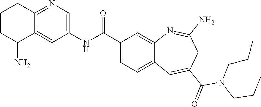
C12=NC=C(NC(C3=CC=C4C(=C3)N=C(N)CC(C(=O)N(CCC)CCC)=C4)=O)C=C1C(N)CCC2
